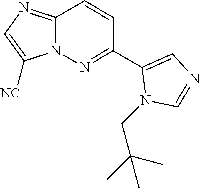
C1(C2=CN=CN2CC(C)(C)C)=NN2C(=NC=C2[NC])C=C1
